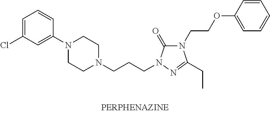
C1=C(Cl)C=C(N2CCN(CCCN3C(=O)N(CCOC4=CC=CC=C4)C(CC)=N3)CC2)C=C1
